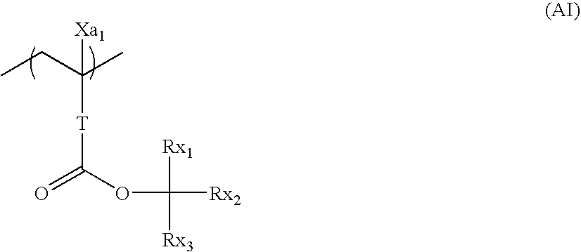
CCC(C)([T]C(OC([Rx2])([Rx1])[Rx3])=O)[Xa1]
